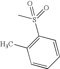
CS(C1=C(C)C=CC=C1)(=O)=O
